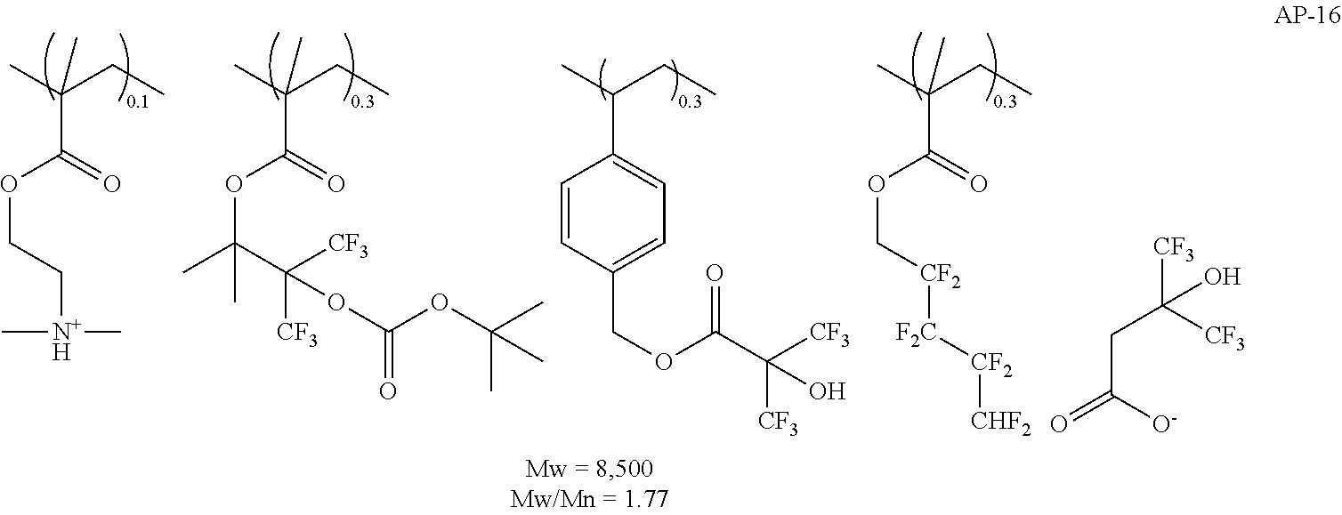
CC(CC)(C(OCC[N+H](C)C)=O)C.CC(CC)C1=CC=C(COC(C([CF3])([CF3])O)=O)C=C1.CC(CC)(C(OC(C([CF3])([CF3])OC(=O)OC(C)(C)C)(C)C)=O)C.CC(CC)(C(OC[CF2][F2C][CF2][CHF2])=O)C.O=C([O-])CC([CF3])([CF3])O
